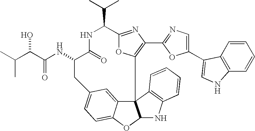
C12=NC(C3=NC=C(C4=CNC5=C4C=CC=C5)O3)=C(O1)C13C4=CC(=CC=C4OC1NC1=C3C=CC=C1)CC(NC(C(C(C)C)O)=O)C(=O)NC2C(C)C
